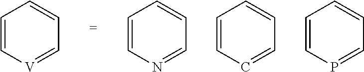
C1=C[V]=CC=C1.C1=CN=CC=C1.C1=CC=CC=C1.C1=CP=CC=C1
